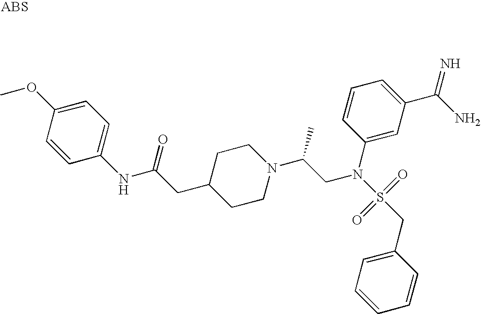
C1=CC(NC(CC2CCN(C(CN(S(CC3=CC=CC=C3)(=O)=O)C3=CC(C(N)=N)=CC=C3)C)CC2)=O)=CC=C1OC
